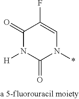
C1(=O)N([H])C(=O)N(*)C=C1F
